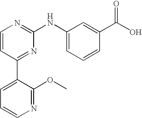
C1=CC(C2=CC=CN=C2OC)=NC(NC2=CC=CC(C(O)=O)=C2)=N1
